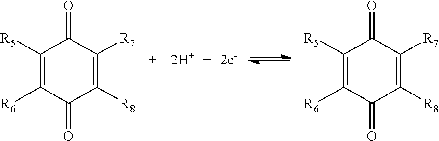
C1([R5])=C([R6])C(=O)C([R8])=C([R7])C1=O.C1([R5])=C([R6])C(=O)C([R8])=C([R7])C1=O
